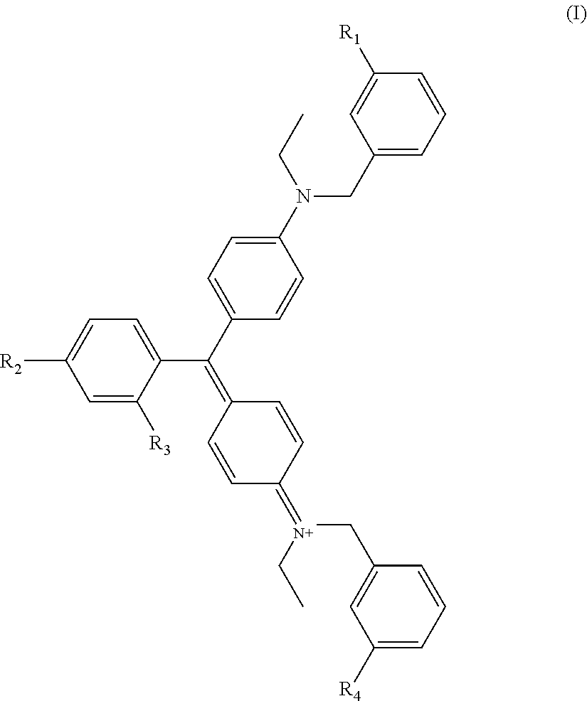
[R2]C1=CC=C(C(=C2C=CC(=[N+](CC)CC3=CC([R4])=CC=C3)C=C2)C2=CC=C(N(CC3=CC=CC([R1])=C3)CC)C=C2)C([R3])=C1
